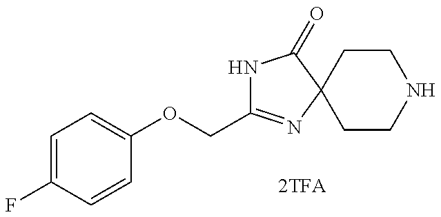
N1C(COC2=CC=C(F)C=C2)=NC2(C1=O)CCNCC2
